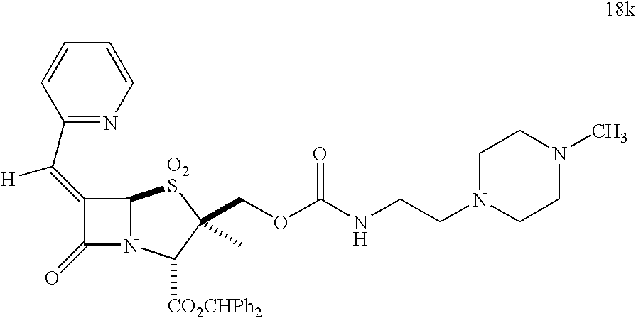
C1(=C(C2=NC=CC=C2)[H])C(=O)N2C1[O2S]C(COC(NCCN1CCN(C)CC1)=O)(C)C2[CO2CHPh2]
